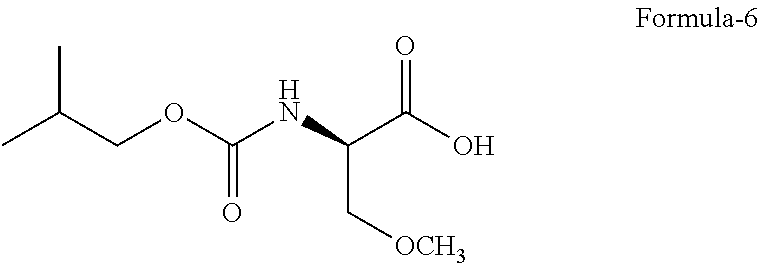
OC(C(C[OCH3])NC(=O)OCC(C)C)=O
